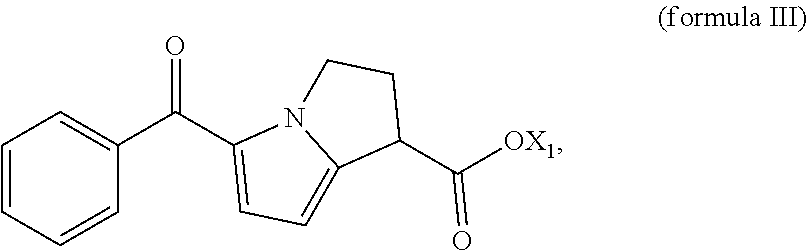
C1=CC=CC(C(=O)C2=CC=C3N2CCC3C([OX1])=O)=C1
